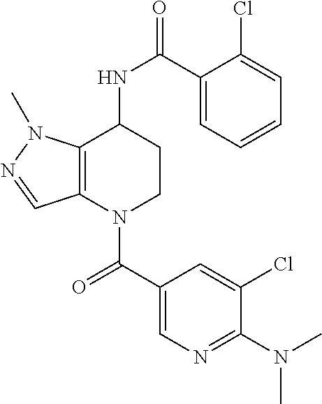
C1(C(=O)N2CCC(NC(=O)C3=CC=CC=C3Cl)C3=C2C=NN3C)=CN=C(N(C)C)C(Cl)=C1
